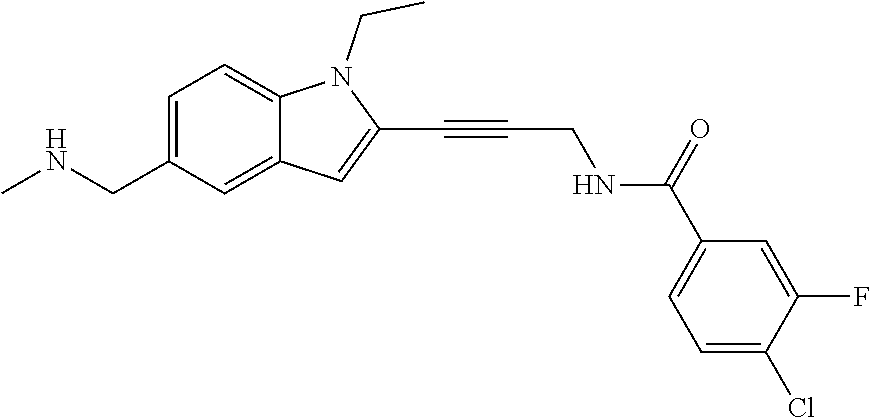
C1=C(CNC)C=C2C(=C1)N(CC)C(C#CCNC(C1=CC=C(Cl)C(F)=C1)=O)=C2
